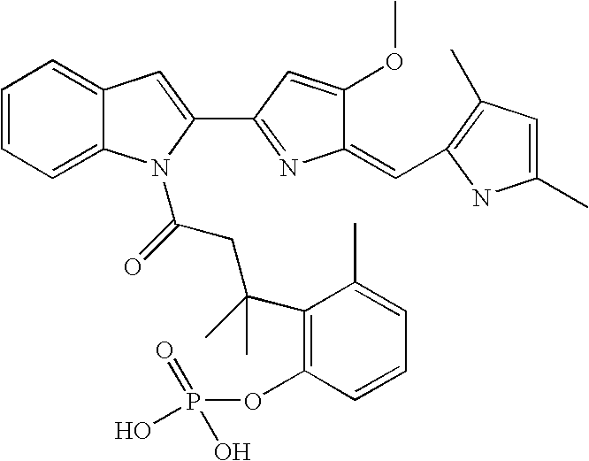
C1=CC=C2C(=C1)C=C(C1=NC(=CC3=C(C)C=C(C)N3)C(OC)=C1)N2C(CC(C1=C(OP(O)(=O)O)C=CC=C1C)(C)C)=O
